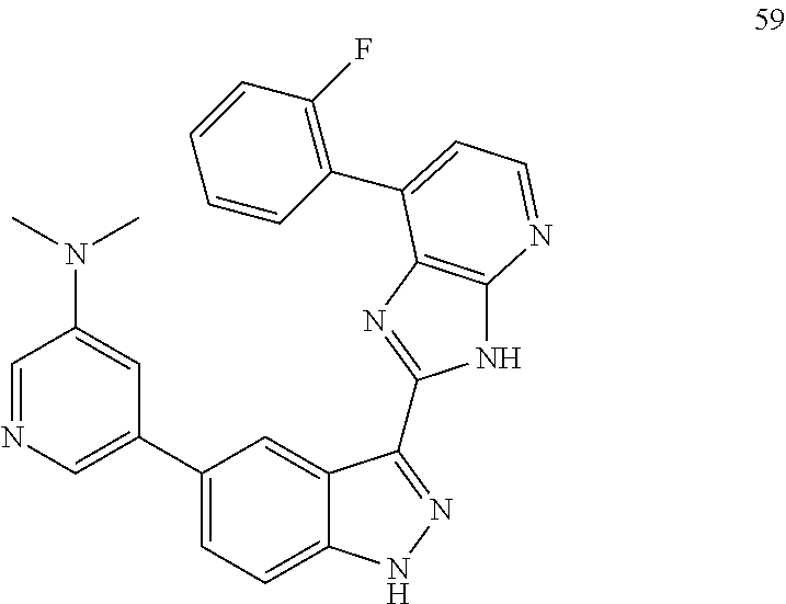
C1(C2=CC=C3C(=C2)C(C2=NC4=C(N2)N=CC=C4C2=C(F)C=CC=C2)=NN3)=CN=CC(N(C)C)=C1
